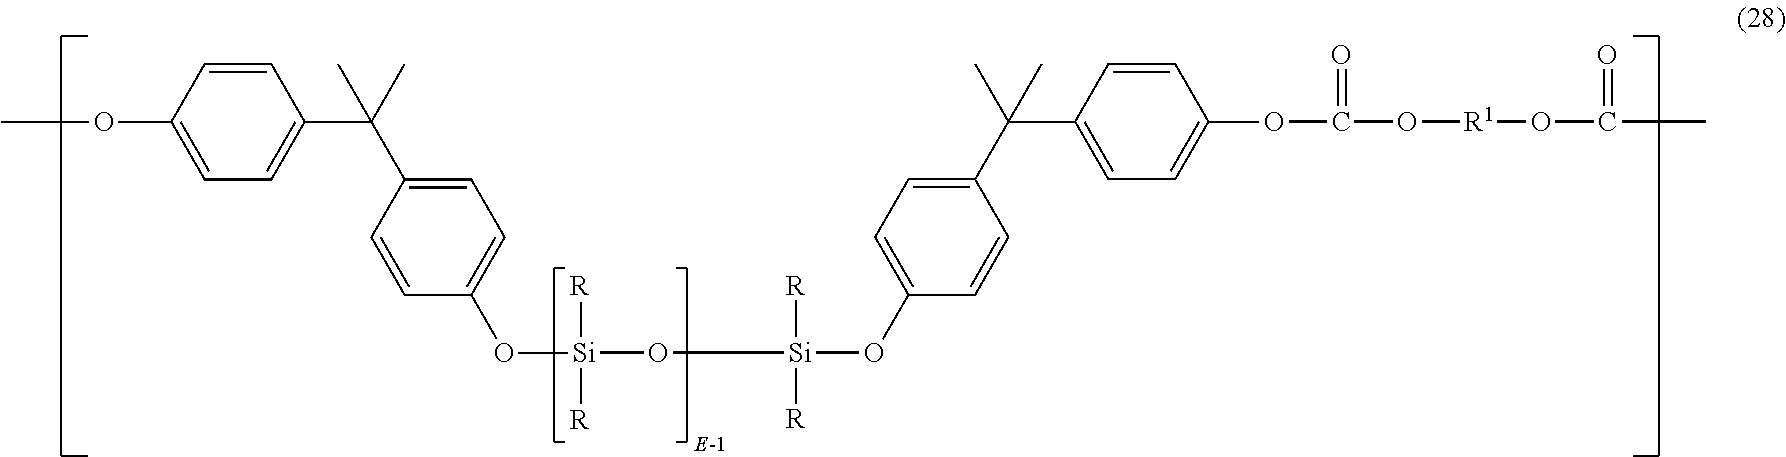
[Si](O[Si]([R])([R])OC1=CC=C(C(C2=CC=C(OC(=O)O[R1]OC(=O)C)C=C2)(C)C)C=C1)(OC1=CC=C(C(C2=CC=C(OC)C=C2)(C)C)C=C1)([R])[R]
